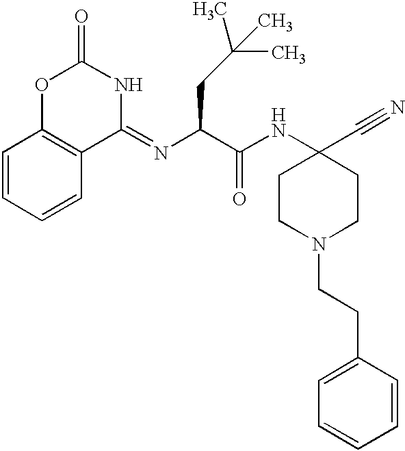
C1=CC=CC2=C1OC(=O)NC2=NC(CC(C)(C)C)C(NC1(C#N)CCN(CCC2=CC=CC=C2)CC1)=O
